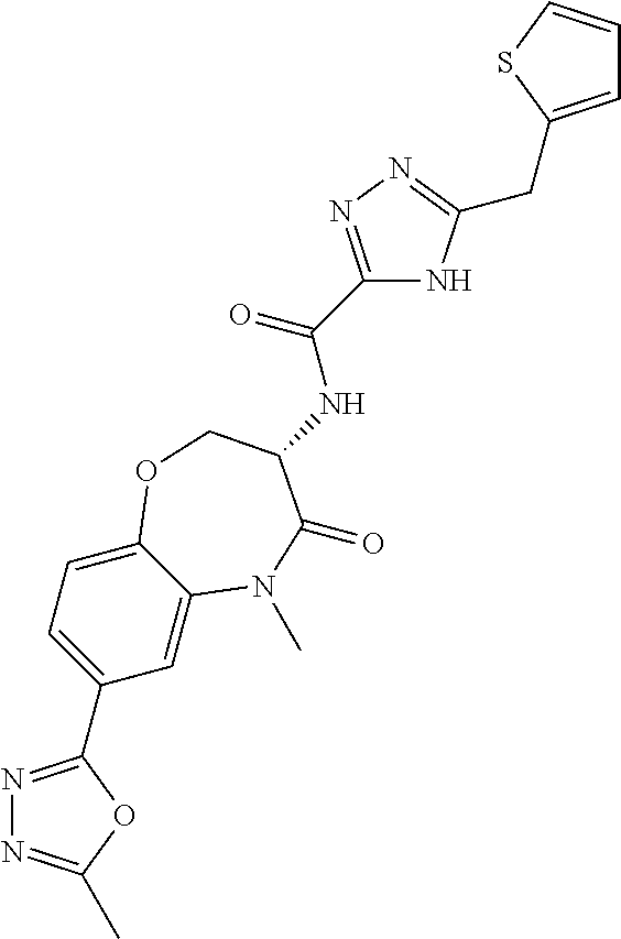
C1=C2C(=CC=C1C1=NN=C(C)O1)OCC(NC(C1=NN=C(CC3=CC=CS3)N1)=O)C(=O)N2C
